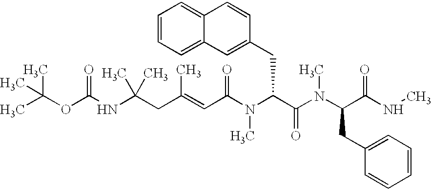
C(=CC(N(C(C(N(C)C(CC1=CC=CC=C1)C(NC)=O)=O)CC1=CC2=CC=CC=C2C=C1)C)=O)(CC(NC(OC(C)(C)C)=O)(C)C)C
